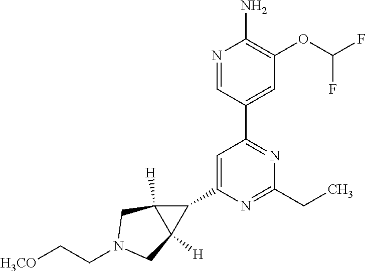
N1=CC(C2=NC(CC)=NC(C3C4([H])C3([H])CN(CC[H3CO])C4)=C2)=CC(OC(F)F)=C1N
